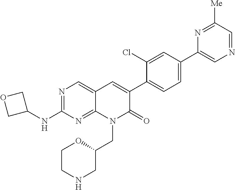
N1=C(NC2COC2)N=C2C(=C1)C=C(C1=CC=C(C3=CN=CC([Me])=N3)C=C1Cl)C(=O)N2CC1OCCNC1
